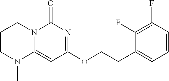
C1CN(C)C2=CC(OCCC3=CC=CC(F)=C3F)=NC(=O)N2C1
